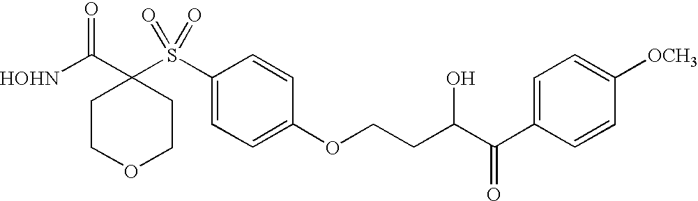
[HOHN]C(C1(S(C2=CC=C(OCCC(C(C3=CC=C([OCH3])C=C3)=O)O)C=C2)(=O)=O)CCOCC1)=O
